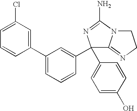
C1(C2=CC=C(O)C=C2)(C2=CC(C3=CC(Cl)=CC=C3)=CC=C2)C2=NCCN2C(N)=N1
